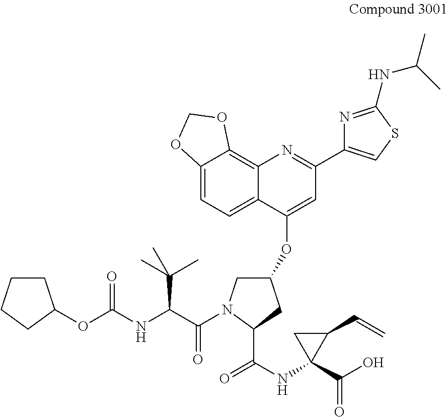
C1CCCC1OC(NC(C(=O)N1CC(OC2=CC(C3=CSC(NC(C)C)=N3)=NC3=C4C(=CC=C23)OCO4)CC1C(NC1(C(O)=O)C(C=C)C1)=O)C(C)(C)C)=O
